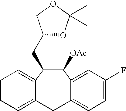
C1(CC2OC(C)(C)OC2)C([OAc])C2=CC(F)=CC=C2CC2=CC=CC=C12
